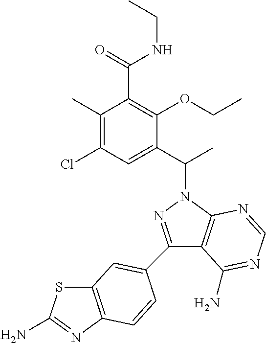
C1(C2=CC3=C(N=C(N)S3)C=C2)=NN(C(C2=CC(Cl)=C(C)C(C(=O)NCC)=C2OCC)C)C2=C1C(N)=NC=N2
